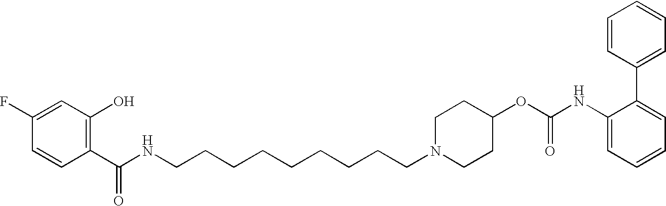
N(C(C1=C(O)C=C(F)C=C1)=O)CCCCCCCCCN1CCC(OC(NC2=CC=CC=C2C2=CC=CC=C2)=O)CC1
